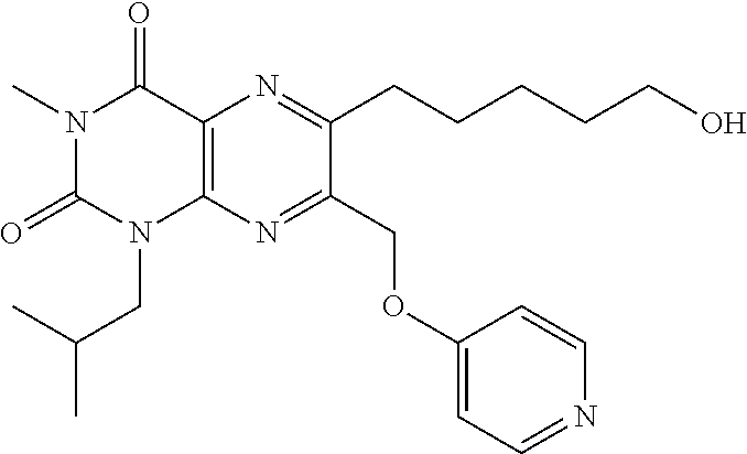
C12=C(N=C(COC3=CC=NC=C3)C(CCCCCO)=N1)N(CC(C)C)C(=O)N(C)C2=O
